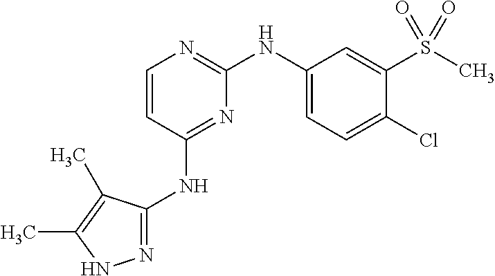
N1=C(NC2=NC(NC3=CC=C(Cl)C(S(C)(=O)=O)=C3)=NC=C2)C(C)=C(C)N1
